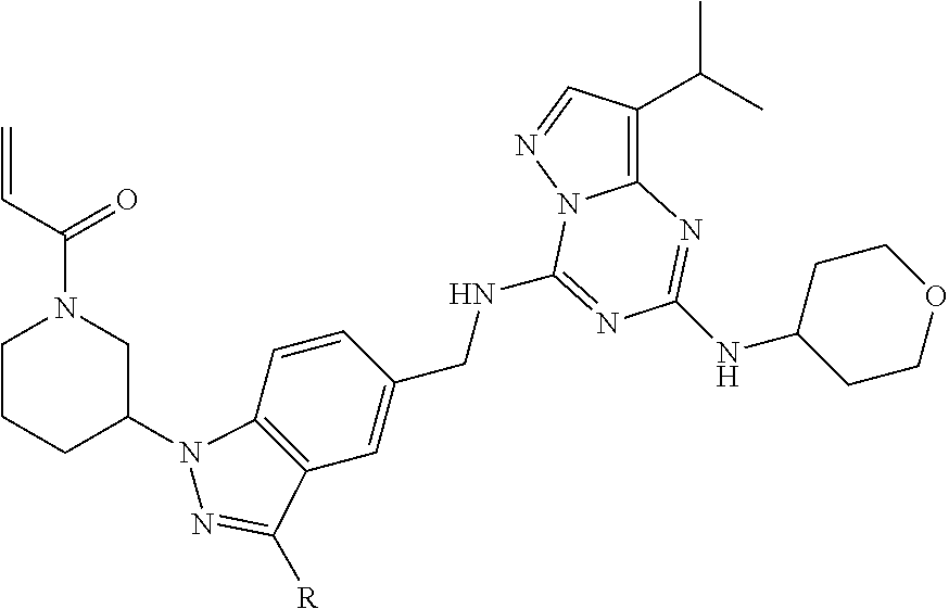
C(NC1=NC(NC2CCOCC2)=NC2=C(C(C)C)C=NN21)C1=CC2=C(C=C1)N(C1CN(C(C=C)=O)CCC1)N=C2[R]
